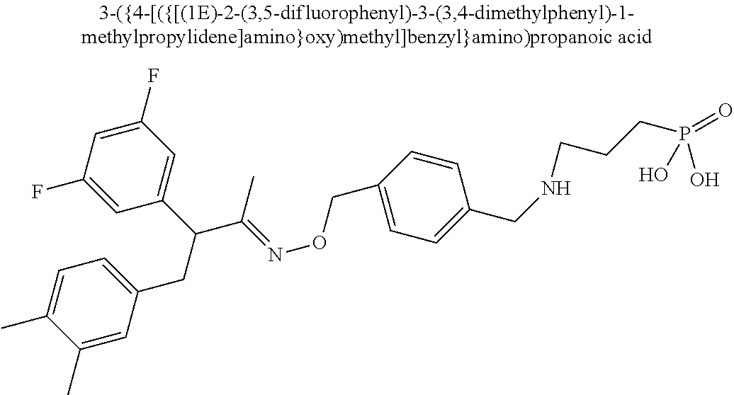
C1(CC(C(=NOCC2=CC=C(CNCCCP(=O)(O)O)C=C2)C)C2=CC(F)=CC(F)=C2)=CC=C(C)C(C)=C1
